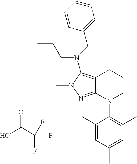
C12=C(N(CC3=CC=CC=C3)CCC)N(C)N=C1N(C1=C(C)C=C(C)C=C1C)CCC2.O=C(C(F)(F)F)O
